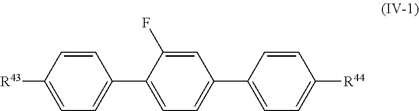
C1=C([R43])C=CC(C2=CC=C(C3=CC=C([R44])C=C3)C=C2F)=C1
